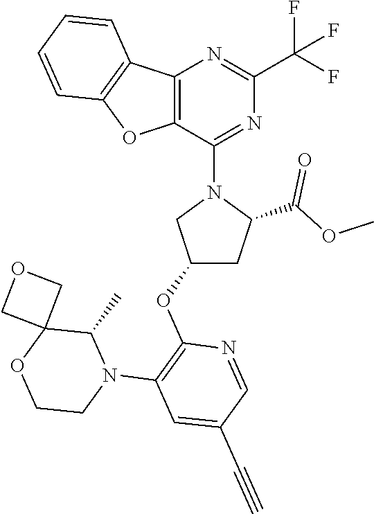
C1(OC2=C(N3C(C)C4(OCC3)COC4)C=C(C#C)C=N2)CC(C(OC)=O)N(C2=NC(C(F)(F)F)=NC3=C2OC2=C3C=CC=C2)C1
